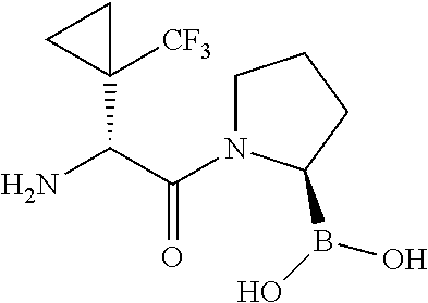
NC(C(=O)N1CCCC1B(O)O)C1([CF3])CC1
